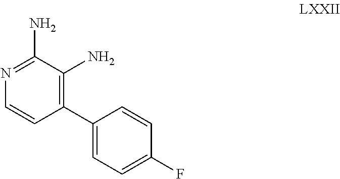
C1=CC(C2=CC=C(F)C=C2)=C(N)C(N)=N1
